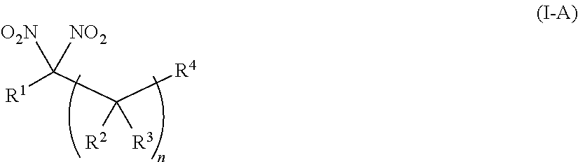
[R1]C(C([R4])([R2])[R3])([O2N])[NO2]
